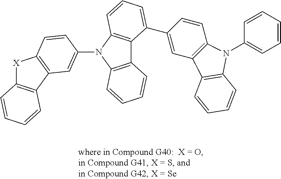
[X]1C2=C(C3=C1C=CC(N1C4=C(C5=C1C=CC=C5)C(C1=CC5=C(C=C1)N(C1=CC=CC=C1)C1=C5C=CC=C1)=CC=C4)=C3)C=CC=C2
